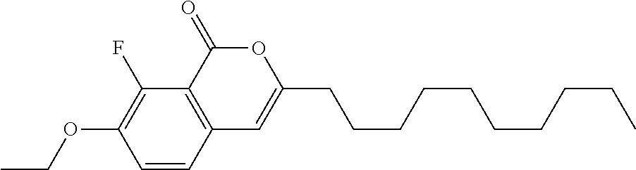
C1=CC2=C(C(F)=C1OCC)C(=O)OC(CCCCCCCCCC)=C2
